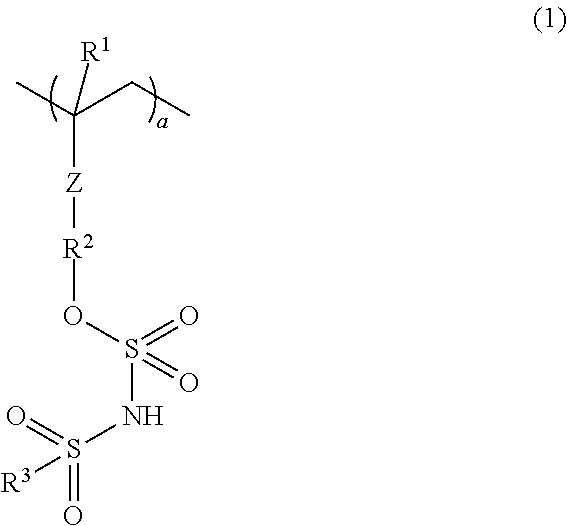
[Z](C(C)(CC)[R1])[R2]OS(NS([R3])(=O)=O)(=O)=O
